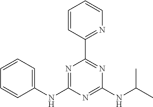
C1=CC=C(NC2=NC(C3=NC=CC=C3)=NC(NC(C)C)=N2)C=C1
